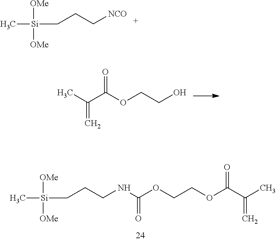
C[Si]([OMe])([OMe])CCC[NCO].CC(C(OCCO)=O)=C.C[Si]([OMe])([OMe])CCCNC(OCCOC(C(C)=C)=O)=O
